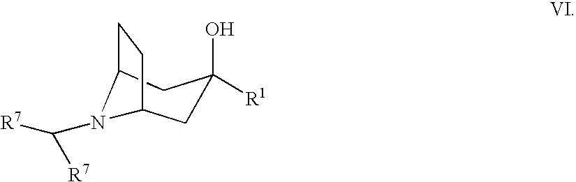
C1C2CCC(CC1(O)[R1])N2C([R7])[R7]
